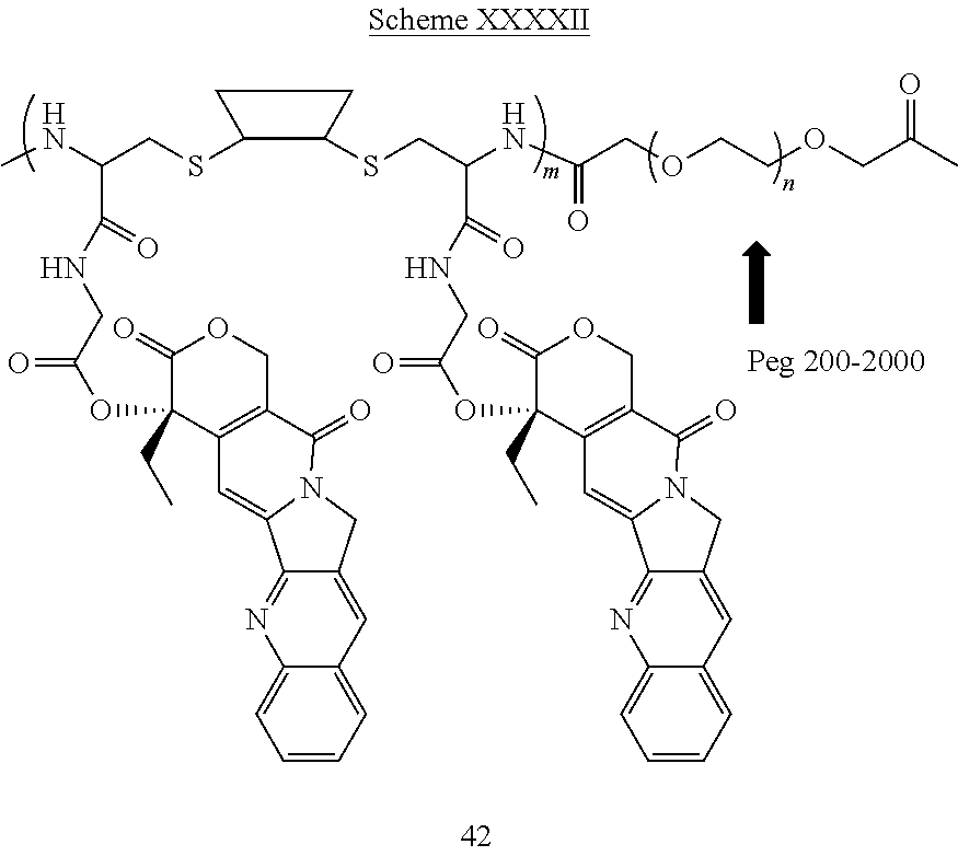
C1(SCC(NC)C(=O)NCC(OC2(CC)C(=O)OCC3=C2C=C2C4=NC5=CC=CC=C5C=C4CN2C3=O)=O)C(SCC(NC(COCCOCC(C)=O)=O)C(=O)NCC(OC2(CC)C(=O)OCC3=C2C=C2C4=NC5=CC=CC=C5C=C4CN2C3=O)=O)CC1
